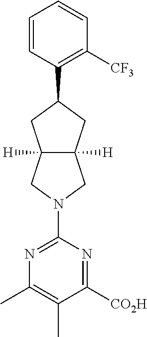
C1=CC(C2CC3([H])C([H])(C2)CN(C2=NC(C)=C(C)C([CO2H])=N2)C3)=C([CF3])C=C1
